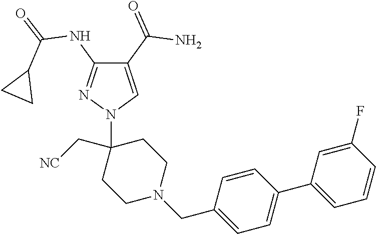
C1(C(=O)N)=CN(C2(C[NC])CCN(CC3=CC=C(C4=CC=CC(F)=C4)C=C3)CC2)N=C1NC(=O)C1CC1
